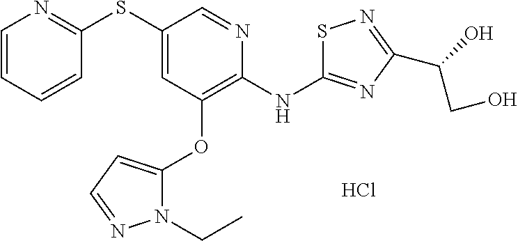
C1=CC=CC(SC2=CC(OC3=CC=NN3CC)=C(NC3=NC(C(O)CO)=NS3)N=C2)=N1.Cl
